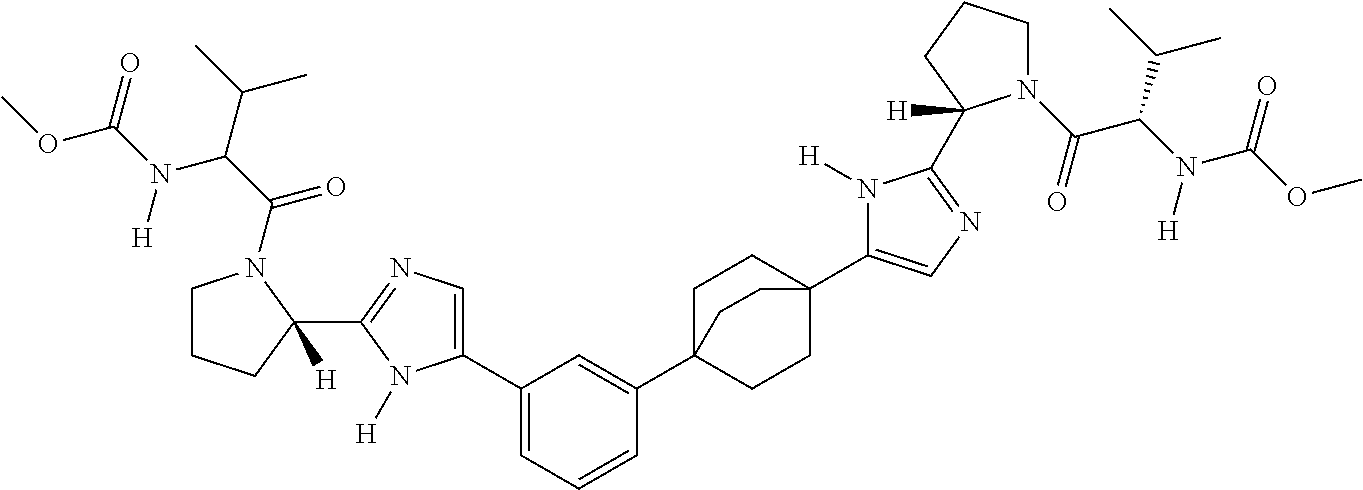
C1CCC([H])(C2=NC=C(C3=CC=CC(C45CCC(C6=CN=C(C7([H])N(C(=O)C(N([H])C(OC)=O)C(C)C)CCC7)N6[H])(CC4)CC5)=C3)N2[H])N1C(C(C(C)C)N(C(=O)OC)[H])=O
